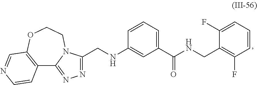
N1=C(CNC2=CC(C(=O)NCC3=C(F)C=CC=C3F)=CC=C2)N2C(=N1)C1=C(OCC2)C=NC=C1
